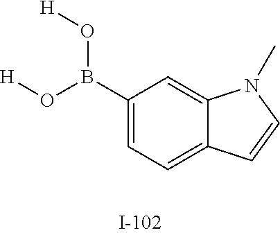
[H]OB(O[H])C1=CC=C2C(=C1)N(C)C=C2
